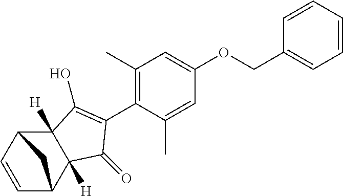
C1=CC2C3([H])C([H])(C1C2)C(=O)C(C1=C(C)C=C(OCC2=CC=CC=C2)C=C1C)=C3O
